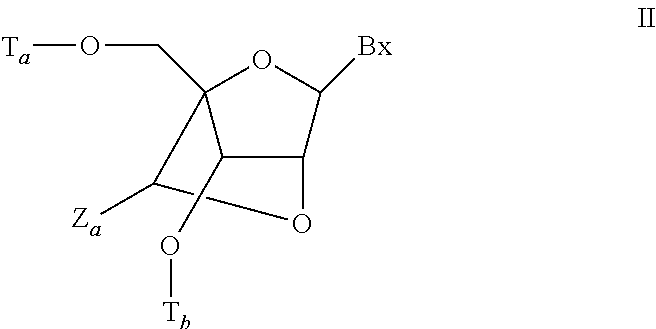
C1(O[Tb])C2(CO[Ta])OC([Bx])C1OC2[Za]
